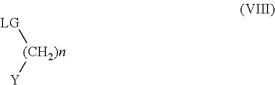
[(CH2)n]([LG])[Y]
